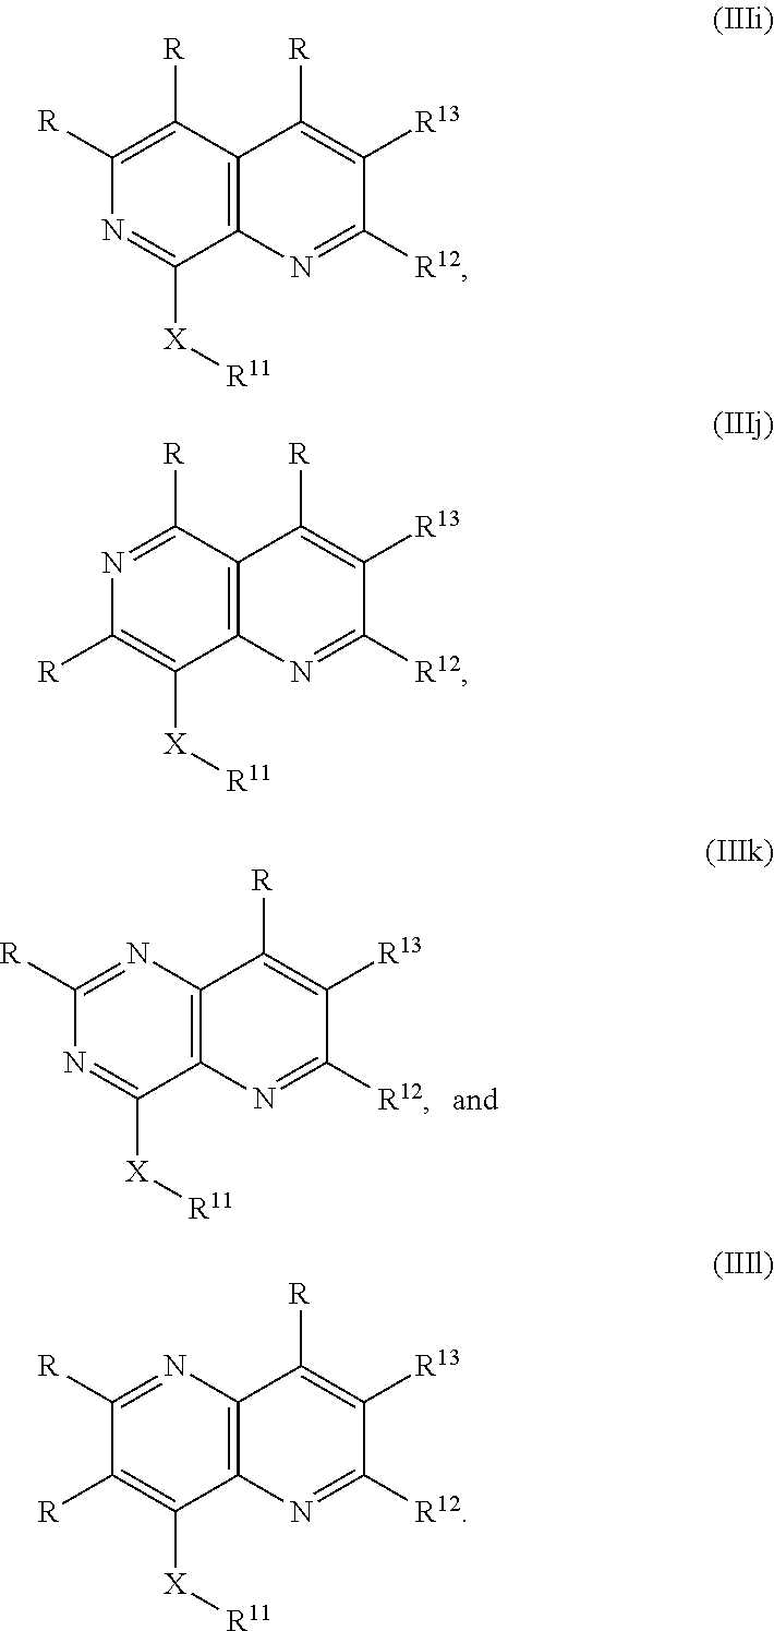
N1=C([R])N=C([X][R11])C2=C1C([R])=C([R13])C([R12])=N2.C1([R])=C([R])N=C([X][R11])C2=C1C([R])=C([R13])C([R12])=N2.C1([R])=NC([R])=C([X][R11])C2=C1C([R])=C([R13])C([R12])=N2.N1=C([R])C([R])=C([X][R11])C2=C1C([R])=C([R13])C([R12])=N2
